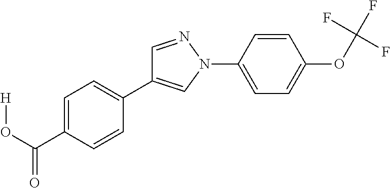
C1=NN(C2=CC=C(OC(F)(F)F)C=C2)C=C1C1=CC=C(C(O[H])=O)C=C1
